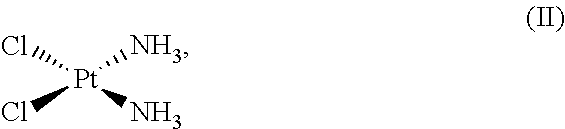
Cl[Pt](N)([NH3])Cl
